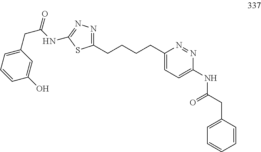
C1(CCCCC2=CC=C(NC(CC3=CC=CC=C3)=O)N=N2)=NN=C(NC(CC2=CC=CC(O)=C2)=O)S1
